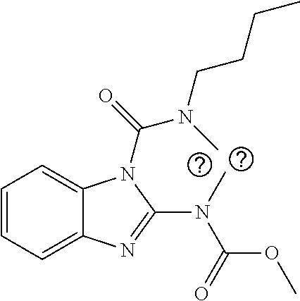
C1=CC=C2C(=C1)N(C(=O)N(C)CCCC)C(N(C)C(=O)OC)=N2
